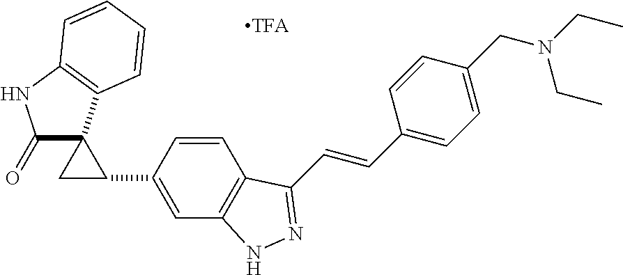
C1(=O)C2(C3=C(N1)C=CC=C3)CC2C1=CC2=C(C(C=CC3=CC=C(CN(CC)CC)C=C3)=NN2)C=C1
